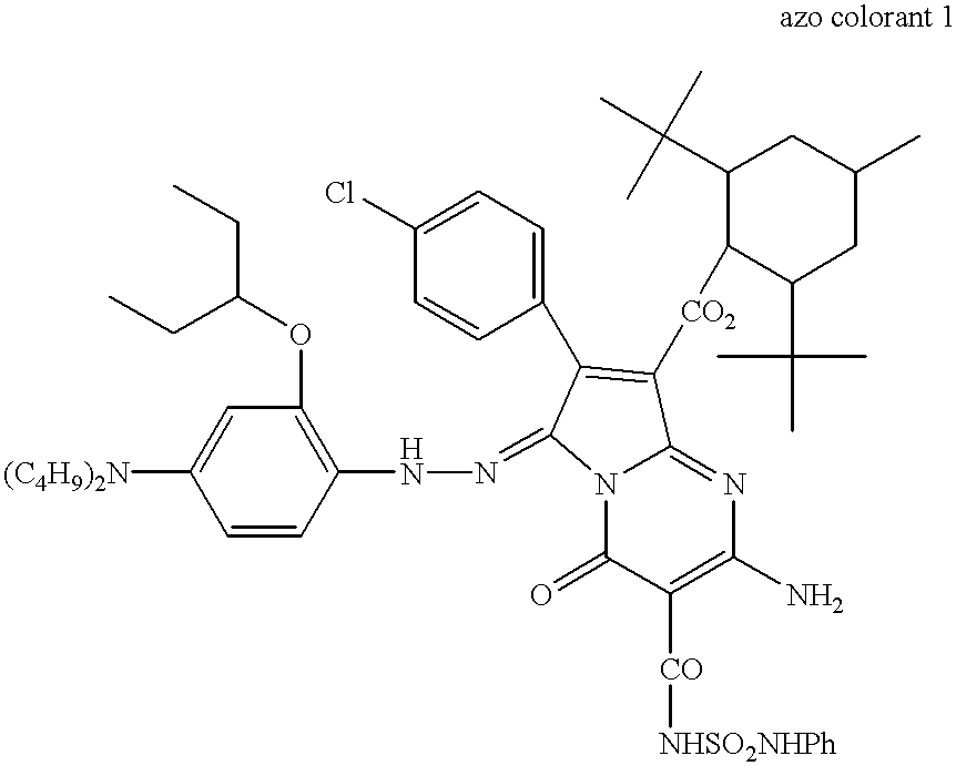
[(C4H9)2N]C1=CC(OC(CC)CC)=C(NN=C2N3C(=O)C([CO][NHSO2NHPh])=C(N)N=C3C([CO2]C3C(C(C)(C)C)CC(C)CC3C(C)(C)C)=C2C2=CC=C(Cl)C=C2)C=C1
